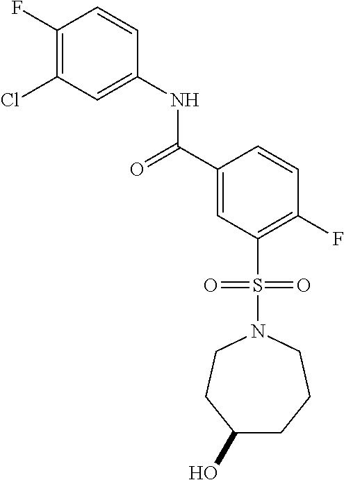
C1(F)=C(Cl)C=C(NC(=O)C2=CC(S(N3CCC(O)CCC3)(=O)=O)=C(F)C=C2)C=C1
